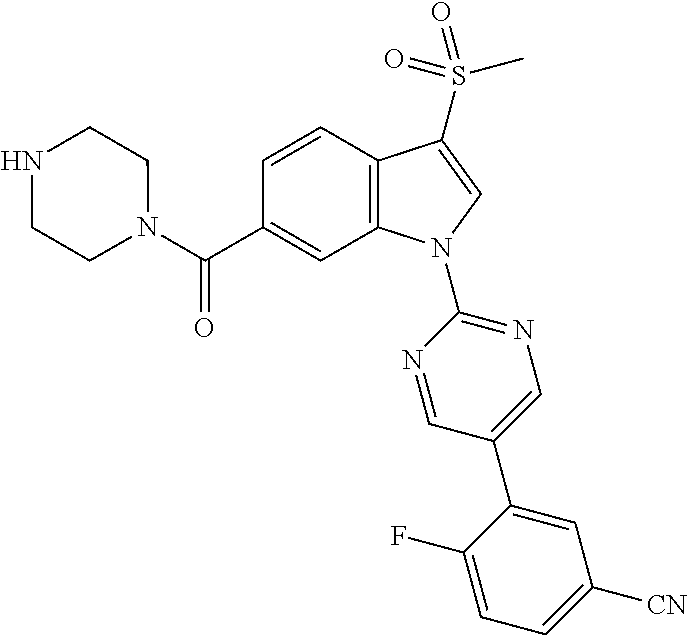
C(C1=CC2=C(C=C1)C(S(C)(=O)=O)=CN2C1=NC=C(C2=CC([CN])=CC=C2F)C=N1)(=O)N1CCNCC1
